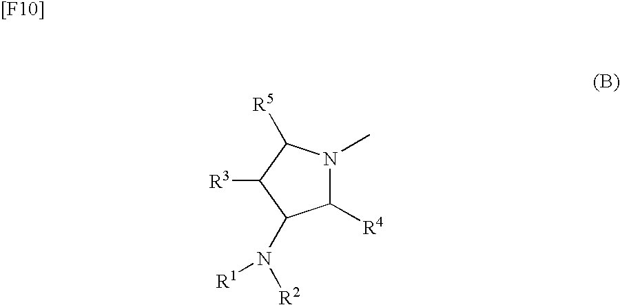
[R5]C1N(C)C([R4])C(N([R2])[R1])C1[R3].[[F10]]
